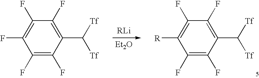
C1(C([Tf])[Tf])=C(F)C(F)=C(F)C(F)=C1F.[Et2O].C1(C([Tf])[Tf])=C(F)C(F)=C([R])C(F)=C1F
